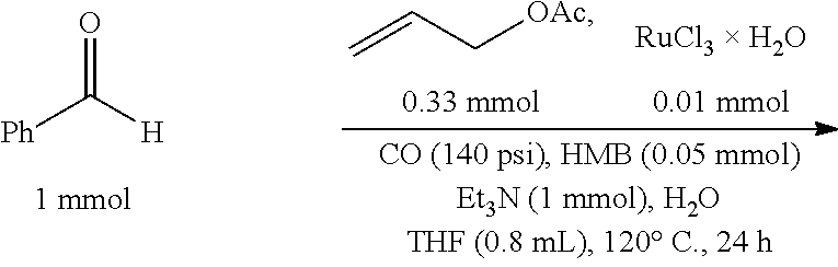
O=C([H])[Ph].C=CC[OAc]
